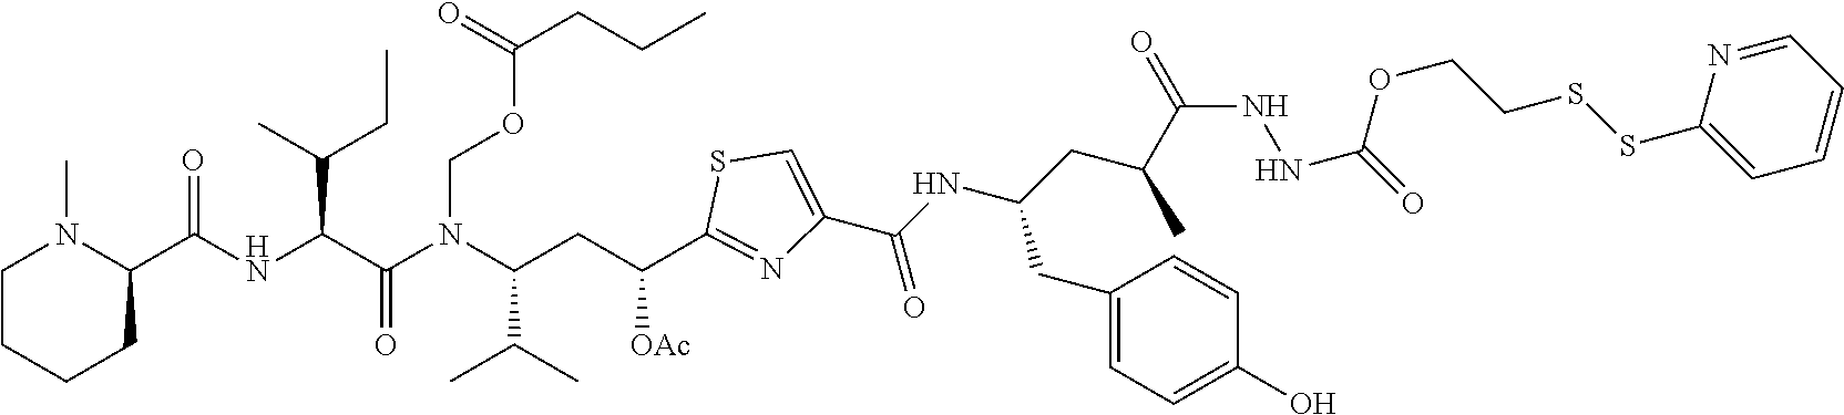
C(CC1=CC=C(O)C=C1)(NC(=O)C1=CSC(C(CC(N(C(C(NC(=O)C2N(C)CCCC2)C(CC)C)=O)COC(=O)CCC)C(C)C)[OAc])=N1)CC(C)C(NNC(OCCSSC1=CC=CC=N1)=O)=O
